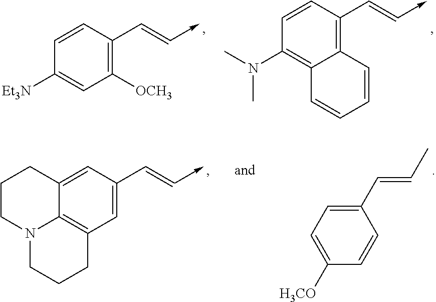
C1([OCH3])=C(C=C->C)C=CC([Et3N])=C1.C12=C(C=C->C)C=CC(N(C)C)=C1C=CC=C2.C1=C([H3CO])C=CC(C=CC)=C1.C1=C(C=C->C)C=C2C3=C1CCCN3CCC2
